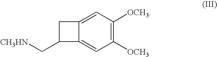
C1([OCH3])=C([OCH3])C=C2C(=C1)C(C[CH3HN])C2
